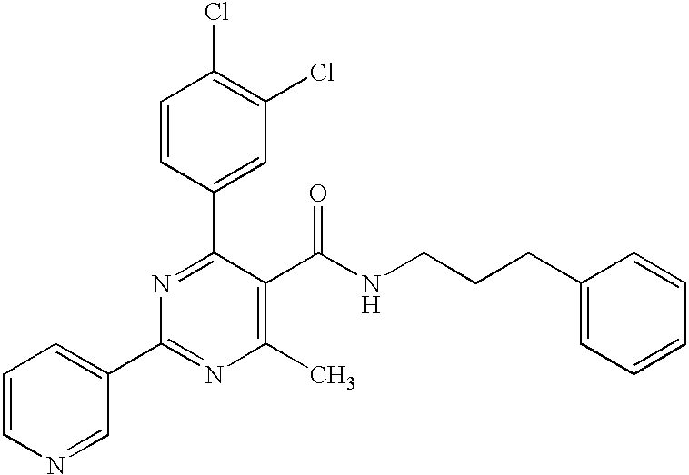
C1=CC(C2=NC(C3=CC=CN=C3)=NC(C)=C2C(NCCCC2=CC=CC=C2)=O)=CC(Cl)=C1Cl
